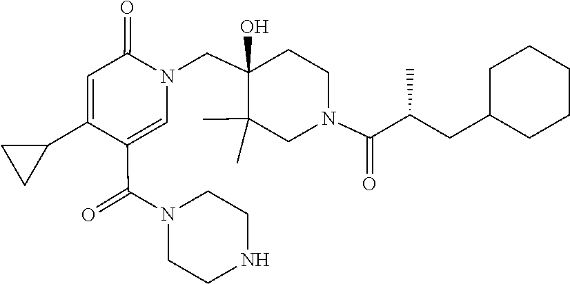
C1CNCCN1C(=O)C1=CN(CC2(O)C(C)(C)CN(C(=O)C(CC3CCCCC3)C)CC2)C(=O)C=C1C1CC1
